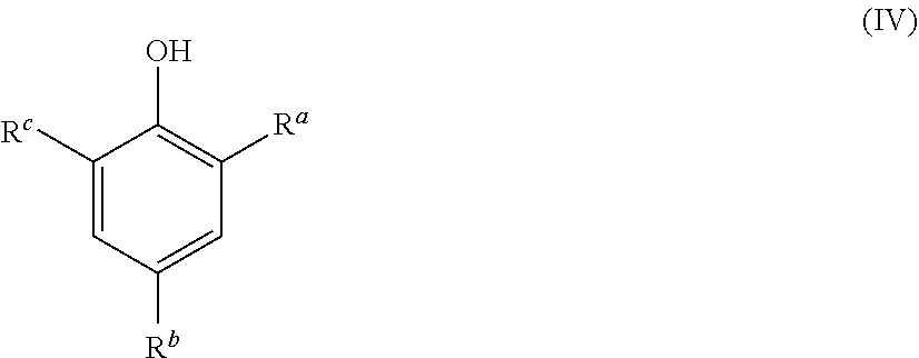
C1([Rc])=CC([Rb])=CC([Ra])=C1O
